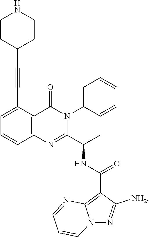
C1=C(C#CC2CCNCC2)C2=C(C=C1)N=C(C(C)NC(C1=C3N(N=C1[NH2])C=CC=N3)=O)N(C1=CC=CC=C1)C2=O
